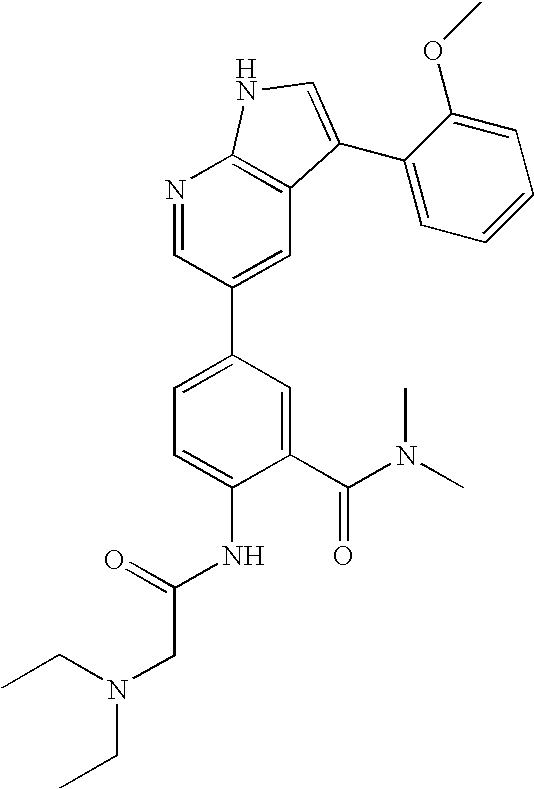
C1(C(N(C)C)=O)=CC(C2=CC3=C(N=C2)NC=C3C2=CC=CC=C2OC)=CC=C1NC(=O)CN(CC)CC
